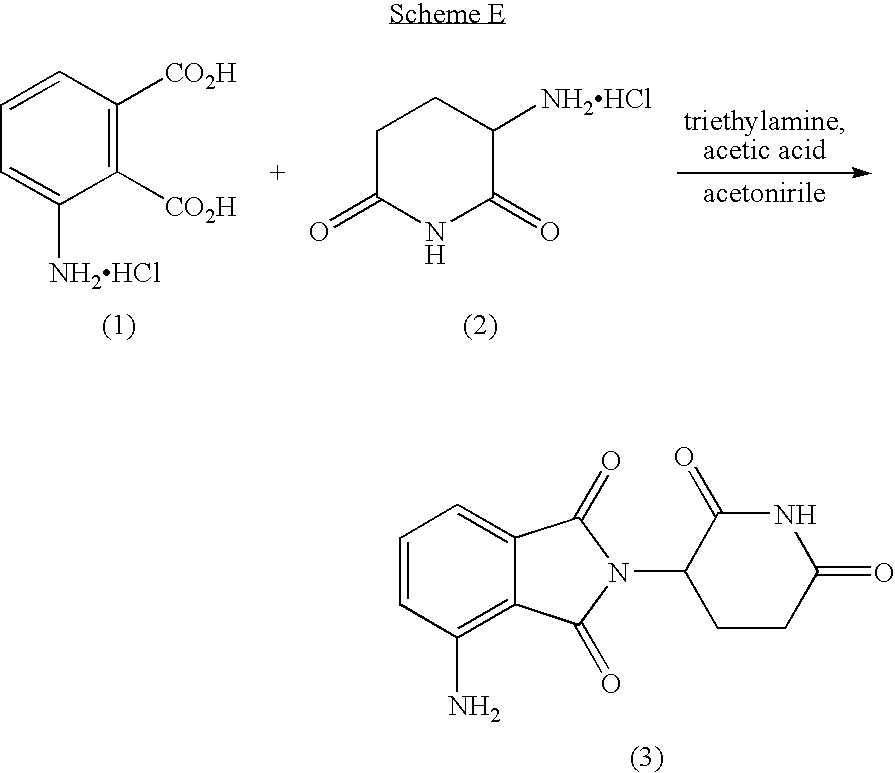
C1=C([NH2HCl])C([CO2H])=C([CO2H])C=C1.C1C(=O)NC(=O)C([NH2HCl])C1.C1=CC(N)=C2C(=C1)C(=O)N(C1CCC(=O)NC1=O)C2=O
